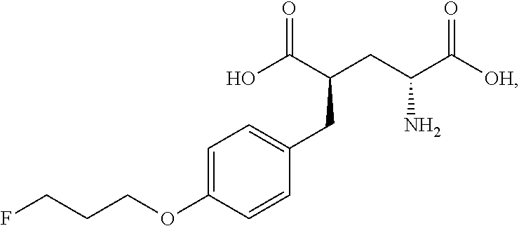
O=C(C(CC(C([OH])=O)N)CC1=CC=C(OCCCF)C=C1)O
